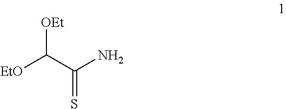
[EtO]C(C(N)=S)[OEt]
